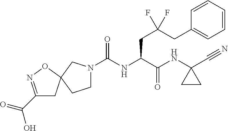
C1N(C(NC(C(NC2(C#N)CC2)=O)CC(CC2=CC=CC=C2)(F)F)=O)CC2(C1)CC(C(O)=O)=NO2
